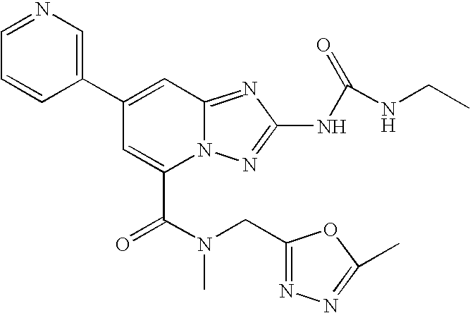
C1(C2=CC3=NC(NC(=O)NCC)=NN3C(C(N(C)CC3=NN=C(C)O3)=O)=C2)=CN=CC=C1
